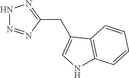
C1(CC2=CNC3=C2C=CC=C3)=NNN=N1
